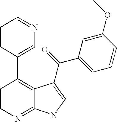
C1=CN=C2C(=C1C1=CN=CC=C1)C(C(=O)C1=CC=CC(OC)=C1)=CN2
